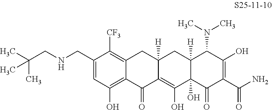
C1(CNCC(C)(C)C)=CC(O)=C2C(=C1[CF3])CC1([H])C(=C(O)C3(O)C([H])(C1)C(N(C)C)C(O)=C(C(N)=O)C3=O)C2=O
